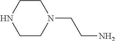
C1CNCCN1CCN
